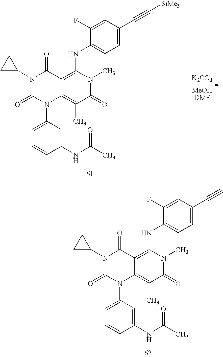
C1(NC(C)=O)=CC(N2C3=C(C)C(=O)N(C)C(NC4=CC=C(C#C)C=C4F)=C3C(=O)N(C3CC3)C2=O)=CC=C1.C1(NC(C)=O)=CC(N2C3=C(C)C(=O)N(C)C(NC4=CC=C(C#C[SiMe3])C=C4F)=C3C(=O)N(C3CC3)C2=O)=CC=C1.[K2CO3]
